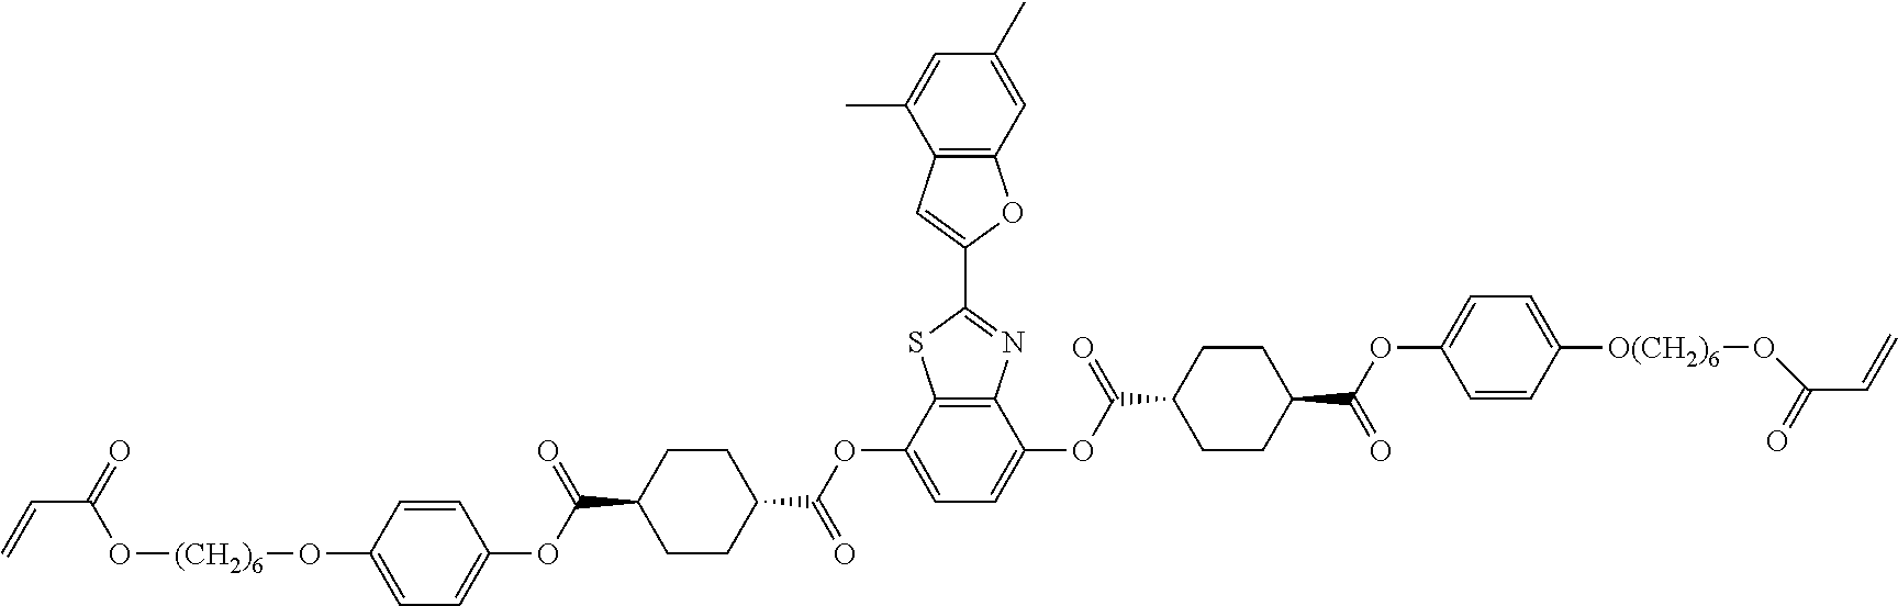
C=CC(O[(CH2)6]OC1=CC=C(OC(C2CCC(C(OC3=CC=C(OC(C4CCC(C(=O)OC5=CC=C([O(CH2)6]OC(C=C)=O)C=C5)CC4)=O)C4=C3SC(C3=CC5=C(O3)C=C(C)C=C5C)=N4)=O)CC2)=O)C=C1)=O
